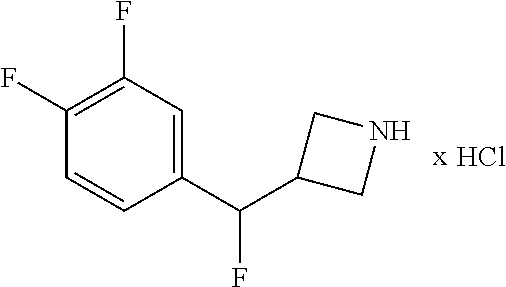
C1(F)=C(F)C=C(C(C2CNC2)F)C=C1.Cl
